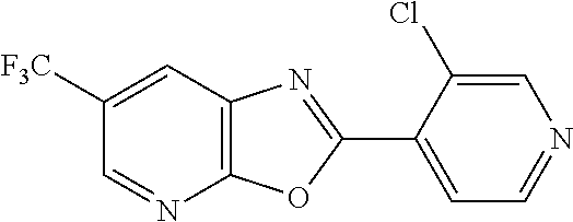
C1=C([F3C])C=NC2=C1N=C(C1=CC=NC=C1Cl)O2
